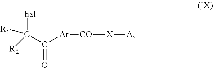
[Ar]([CO][X][A])C(C([hal])([R1])[R2])=O
